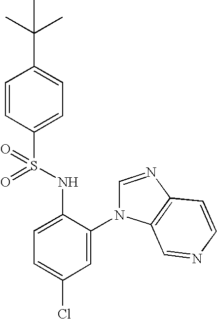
C1=CC(S(NC2=CC=C(Cl)C=C2N2C=NC3=C2C=NC=C3)(=O)=O)=CC=C1C(C)(C)C
